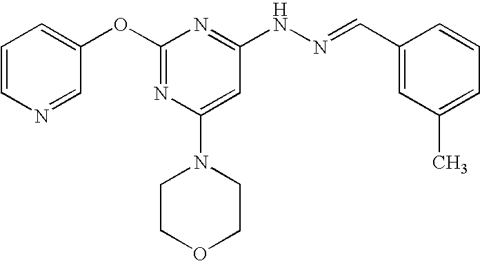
C1(OC2=NC(N3CCOCC3)=CC(NN=CC3=CC(C)=CC=C3)=N2)=CC=CN=C1
